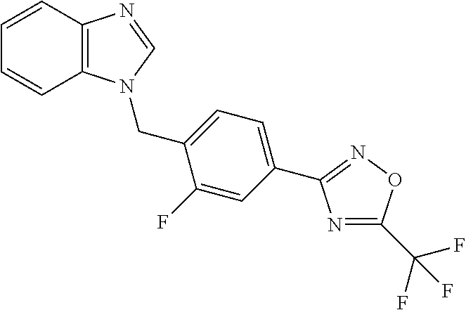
C12=C(N(CC3=CC=C(C4=NOC(C(F)(F)F)=N4)C=C3F)C=N1)C=CC=C2
